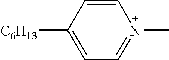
C1=CC([C6H13])=CC=N1C
